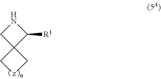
N1CC2(C1[R1])C[z]C2
